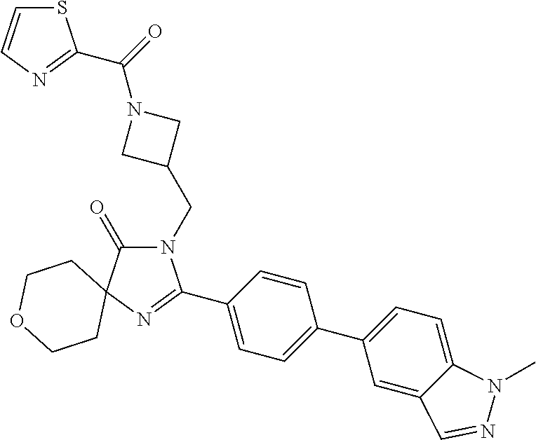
N1(CC2CN(C(=O)C3=NC=CS3)C2)C(=O)C2(N=C1C1=CC=C(C3=CC=C4C(=C3)C=NN4C)C=C1)CCOCC2
